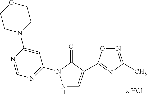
N1C=C(C2=NC(C)=NO2)C(=O)N1C1=NC=NC(N2CCOCC2)=C1
